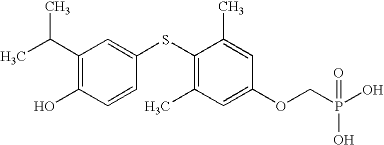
C1(C(C)C)=C(O)C=CC(SC2=C(C)C=C(OCP(O)(O)=O)C=C2C)=C1
